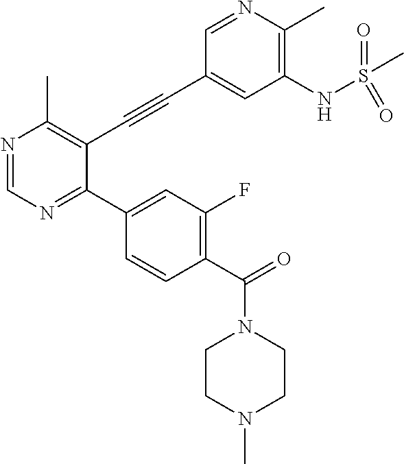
N1=CN=C(C2=CC(F)=C(C(N3CCN(C)CC3)=O)C=C2)C(C#CC2=CC(NS(C)(=O)=O)=C(C)N=C2)=C1C
